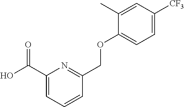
C1(C(O)=O)=CC=CC(COC2=CC=C([CF3])C=C2C)=N1
